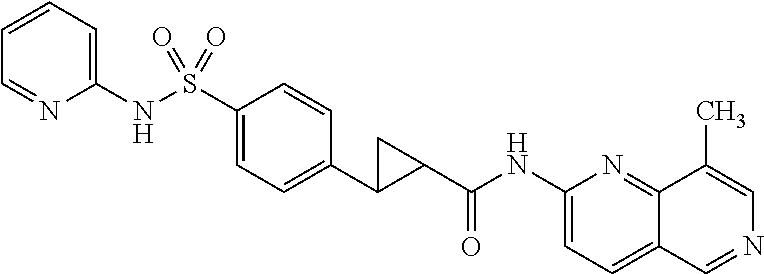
C1(NC(=O)C2CC2C2=CC=C(S(NC3=CC=CC=N3)(=O)=O)C=C2)=CC=C2C(=N1)C(C)=CN=C2
